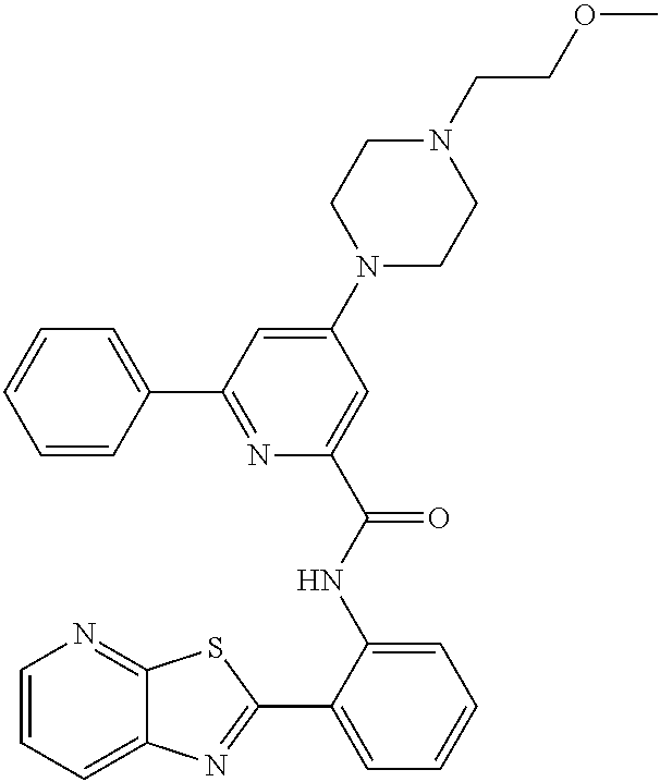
C1=CC=C2C(=N1)SC(C1=CC=CC=C1NC(=O)C1=CC(N3CCN(CCOC)CC3)=CC(C3=CC=CC=C3)=N1)=N2
